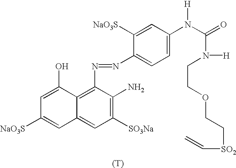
[(T)].C12=C(N=NC3=CC=C(N(C(N([H])CCOCC[SO2]C=C)=O)[H])C=C3[NaO3S])C(N)=C([SO3Na])C=C1C=C([NaO3S])C=C2O
